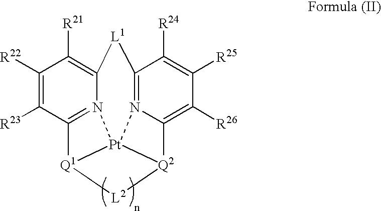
[Pt]123[Q1]4[L2][Q2]1C1=C([R26])C([R25])=C([R24])C(=N21)[L1]C1=C([R21])C([R22])=C([R23])C4=N31
